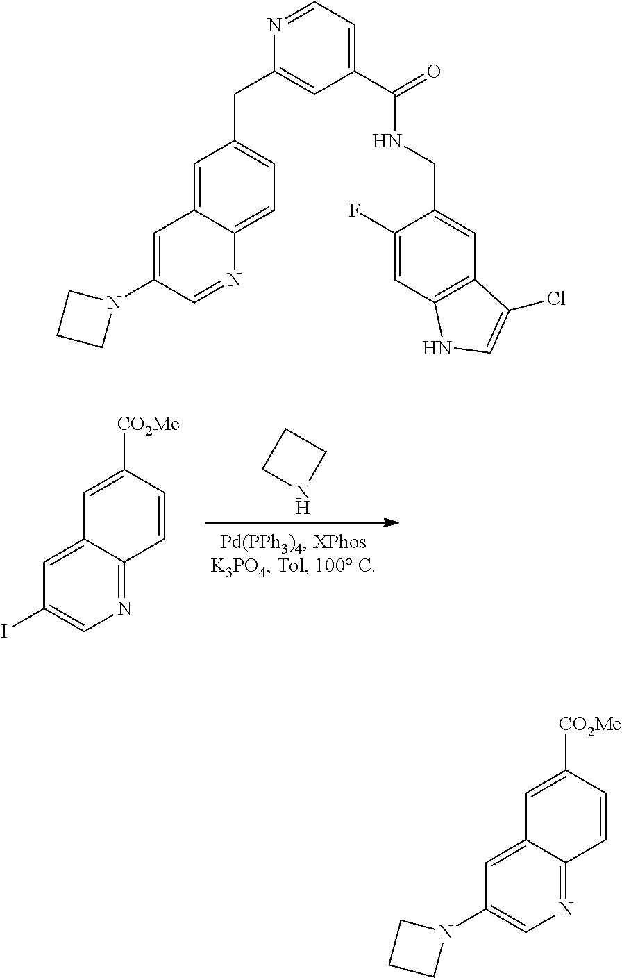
C1=C2C(=NC=C1I)C=CC([CO2Me])=C2.C1CNC1.C1=C2C(=NC=C1N1CCC1)C=CC([CO2Me])=C2.C1=C(N2CCC2)C=NC2=CC=C(CC3=CC(C(=O)NCC4=CC5=C(C=C4F)NC=C5Cl)=CC=N3)C=C12
